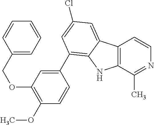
C12=C(C(C)=NC=C1)NC1=C(C3=CC(OCC4=CC=CC=C4)=C(OC)C=C3)C=C(Cl)C=C21
